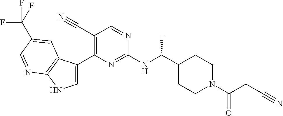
C1(C(NC2=NC(C3=CNC4=C3C=C(C(F)(F)F)C=N4)=C(C#N)C=N2)C)CCN(C(CC#N)=O)CC1
